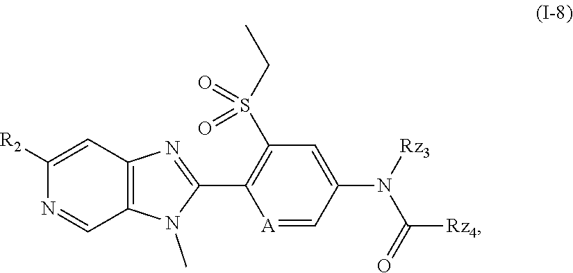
CN1C(C2=C(S(=O)(CC)=O)C=C(N(C(=O)[Rz4])[Rz3])C=[A]2)=NC2=C1C=NC([R2])=C2
